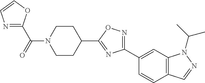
C(N1CCC(C2=NC(C3=CC4=C(C=C3)C=NN4C(C)C)=NO2)CC1)(C1=NC=CO1)=O
